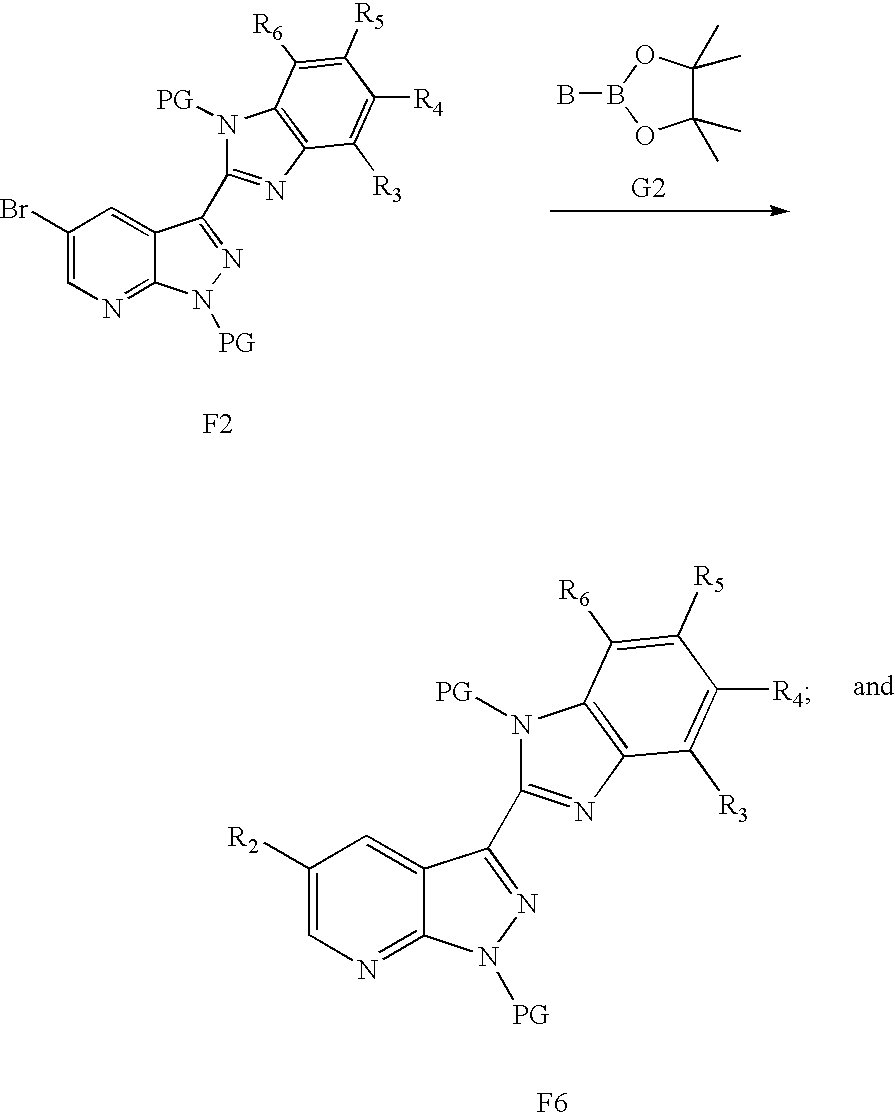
C1(Br)=CN=C2C(=C1)C(C1=NC3=C(N1[PG])C([R6])=C([R5])C([R4])=C3[R3])=NN2[PG].[F2].BB1OC(C)(C)C(C)(C)O1.C1([R2])=CN=C2C(=C1)C(C1=NC3=C(N1[PG])C([R6])=C([R5])C([R4])=C3[R3])=NN2[PG].[F6]
